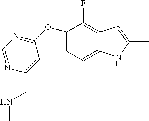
C1(OC2=NC=NC(CNC)=C2)=CC=C2C(=C1F)C=C(C)N2
